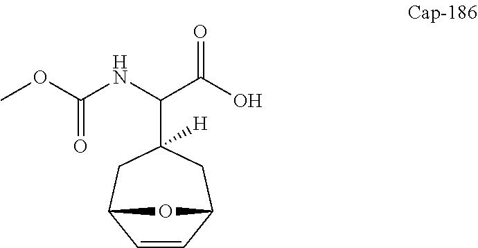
COC(NC(C(O)=O)C1([H])CC(C)C=CC(O)C1)=O
